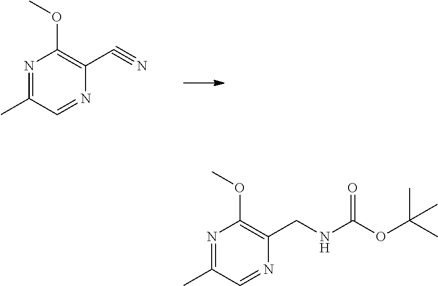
N1=C(C)C=NC(C#N)=C1OC.N1=C(C)C=NC(CNC(OC(C)(C)C)=O)=C1OC
